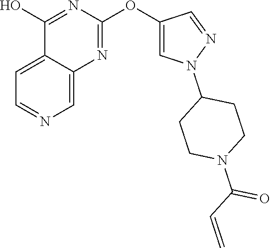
C1(OC2=NC3=CN=CC=C3C(O)=N2)=CN(C2CCN(C(C=C)=O)CC2)N=C1
